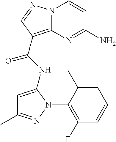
NC1=NC2=C(C(=O)NC3=CC(C)=NN3C3=C(F)C=CC=C3C)C=NN2C=C1
